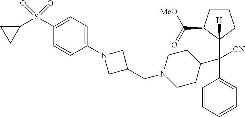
C1=CC=CC=C1C(C1CCN(CC2CN(C3=CC=C(S(C4CC4)(=O)=O)C=C3)C2)CC1)([CN])C1([H])C(C(=O)[MeO])CCC1
